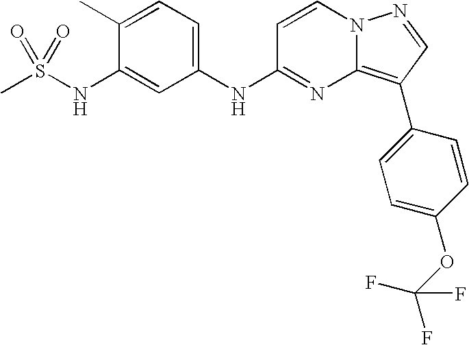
C1(C)=CC=C(NC2=NC3=C(C4=CC=C(OC(F)(F)F)C=C4)C=NN3C=C2)C=C1NS(C)(=O)=O
